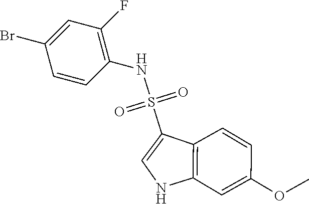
N(S(=O)(=O)C1=CNC2=C1C=CC(OC)=C2)C1=C(F)C=C(Br)C=C1
